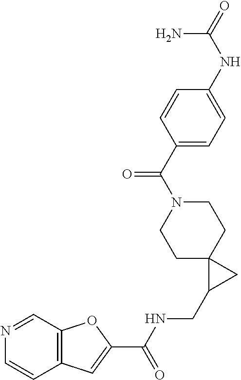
C1C2(CCN(C(C3=CC=C(NC(N)=O)C=C3)=O)C1)C(CNC(C1=CC3=C(O1)C=NC=C3)=O)C2
